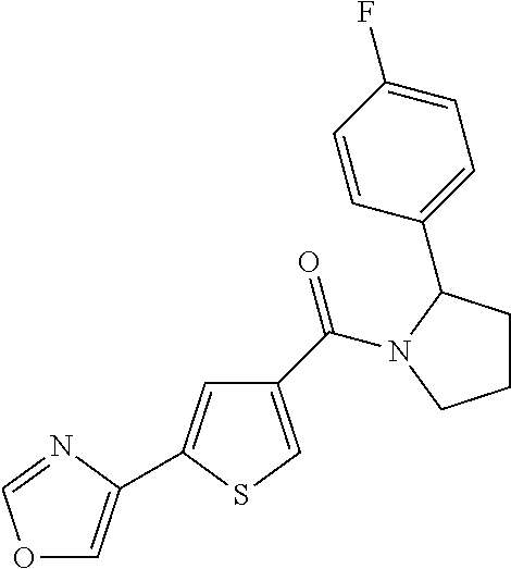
O1C=C(C2=CC(C(N3CCCC3C3=CC=C(F)C=C3)=O)=CS2)N=C1
